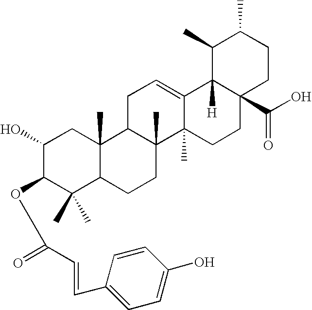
C1(O)C(OC(=O)C=CC2=CC=C(O)C=C2)C(C)(C)C2C(C)(C1)C1C(C)(CC2)C2(C)C(=CC1)C1([H])C(C(O)=O)(CC2)CCC(C)C1C
